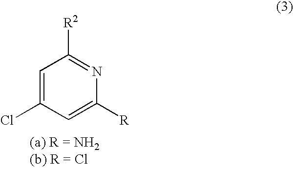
C1=C(Cl)C=C([R])N=C1[R2]
